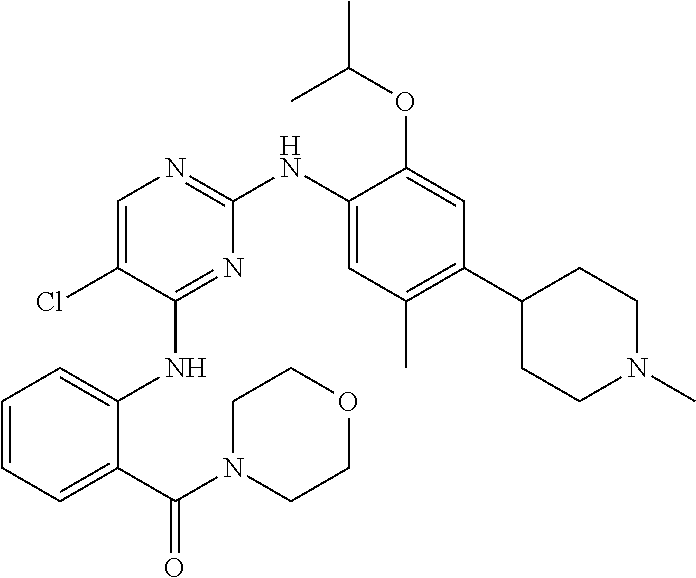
C1=C(Cl)C(NC2=CC=CC=C2C(N2CCOCC2)=O)=NC(NC2=CC(C)=C(C3CCN(C)CC3)C=C2OC(C)C)=N1
